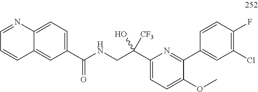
C1(C([CF3])(CNC(=O)C2=CC=C3C(=C2)C=CC=N3)O)=CC=C(OC)C(C2=CC(Cl)=C(F)C=C2)=N1
